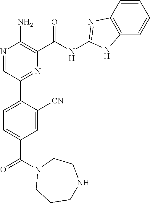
N1=CC(C2=CC=C(C(N3CCCNCC3)=O)C=C2[CN])=NC(C(NC2=NC3=C(C=CC=C3)N2)=O)=C1N
